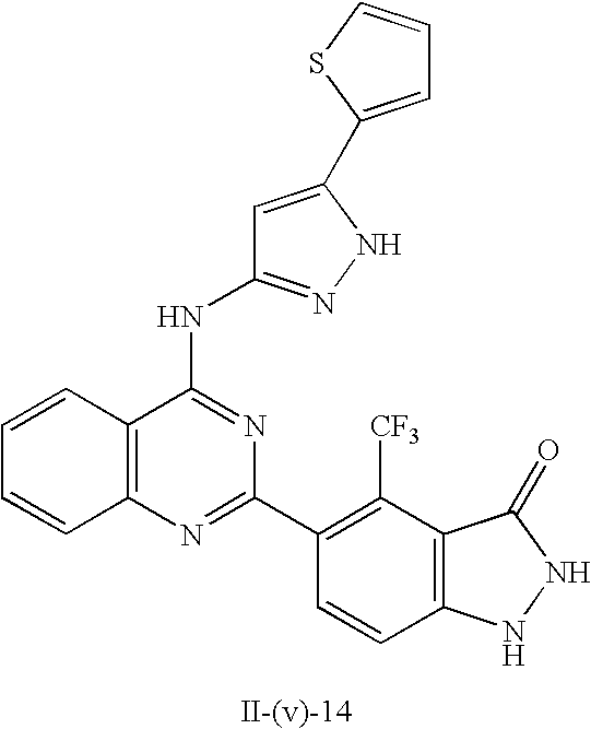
C12=C(N=C(C3=C([CF3])C4=C(C=C3)NNC4=O)N=C1NC1=NNC(C3=CC=CS3)=C1)C=CC=C2
